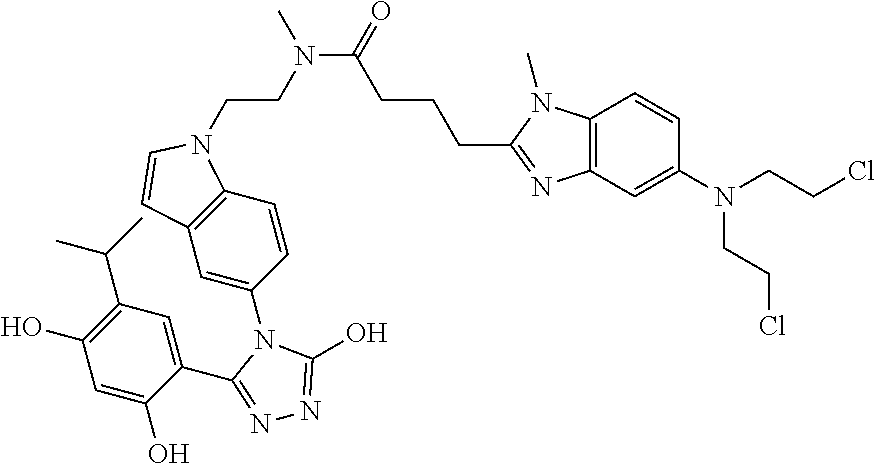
C12=C(C=C(N(CCCl)CCCl)C=C1)N=C(CCCC(N(CCN1C3=C(C=C(N4C(O)=NN=C4C4=CC(C(C)C)=C(O)C=C4O)C=C3)C=C1)C)=O)N2C
